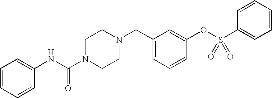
C1=CC=CC(NC(N2CCN(CC3=CC=CC(OS(C4=CC=CC=C4)(=O)=O)=C3)CC2)=O)=C1
